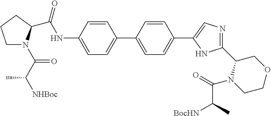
C(NC1=CC=C(C2=CC=C(C3=CN=C(C4N(C(C([BocHN])C)=O)CCOC4)N3)C=C2)C=C1)(=O)C1N(C(C([NHBoc])C)=O)CCC1
